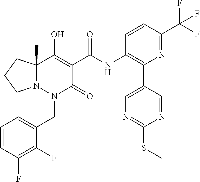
C1=CC(F)=C(F)C(CN2C(=O)C(C(=O)NC3=C(C4=CN=C(SC)N=C4)N=C(C(F)(F)F)C=C3)=C(O)C3(C)N2CCC3)=C1
